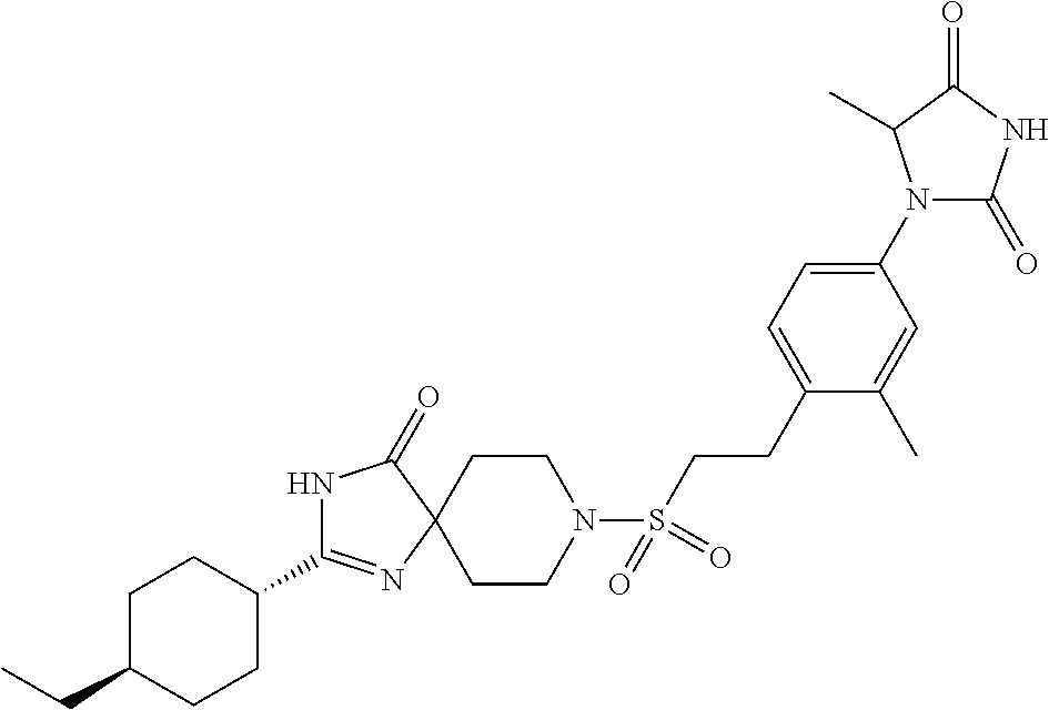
N1C(C2CCC(CC)CC2)=NC2(C1=O)CCN(S(CCC1=CC=C(N3C(=O)NC(=O)C3C)C=C1C)(=O)=O)CC2
